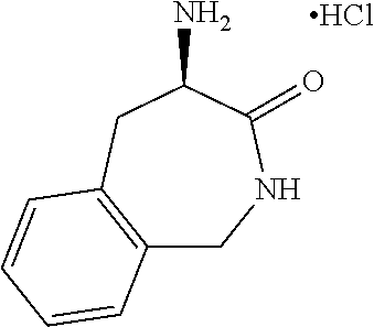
C12=C(CC(N)C(=O)NC1)C=CC=C2.Cl
